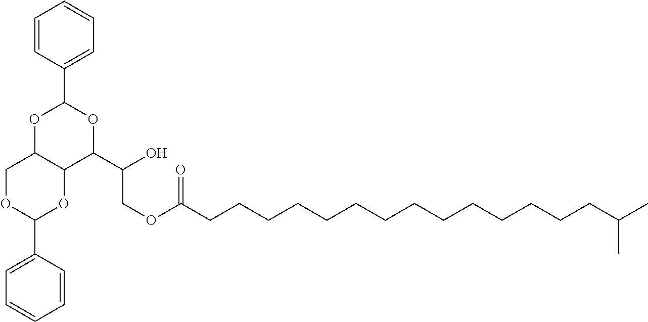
C1=CC(C2OC3C(C(C(COC(=O)CCCCCCCCCCCCCCC(C)C)O)O2)OC(C2=CC=CC=C2)OC3)=CC=C1
